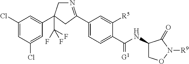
C1(Cl)=CC(Cl)=CC(C2(C(F)(F)F)CN=C(C3=CC=C(C(NC4CON([R9])C4=O)=[G1])C([R5])=C3)C2)=C1
